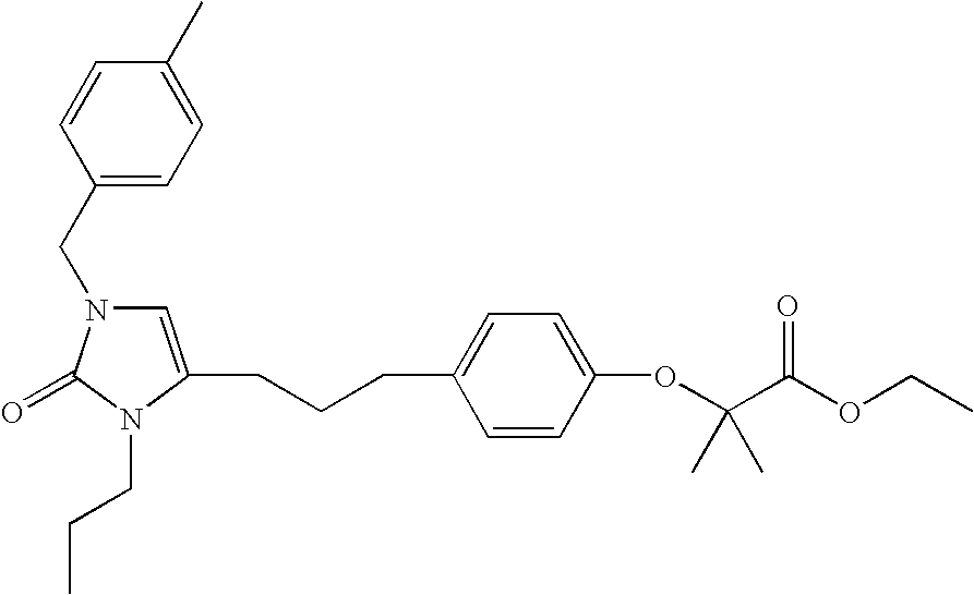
C1(CN2C=C(CCCC3=CC=C(OC(C(OCC)=O)(C)C)C=C3)N(CCC)C2=O)=CC=C(C)C=C1
